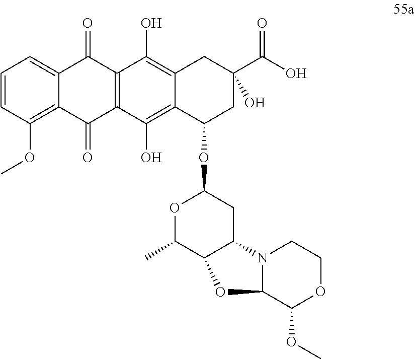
C12=C(C(O)=C3C(=C1O)CC(O)(C(O)=O)CC3OC1OC(C)C3C(C1)N1C(C(OC)OCC1)O3)C(=O)C1=C(OC)C=CC=C1C2=O
